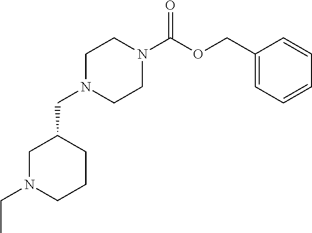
C1N(CC)CCCC1CN1CCN(C(OCC2=CC=CC=C2)=O)CC1
